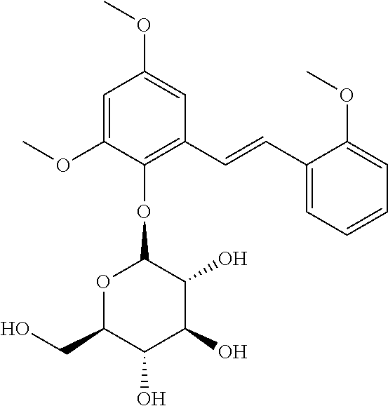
C1(OC)=CC(OC)=CC(C=CC2=CC=CC=C2OC)=C1OC1OC(CO)C(O)C(O)C1O
